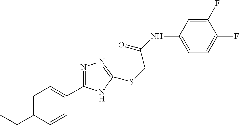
C1=C(NC(=O)CSC2=NN=C(C3=CC=C(CC)C=C3)N2)C=C(F)C(F)=C1
